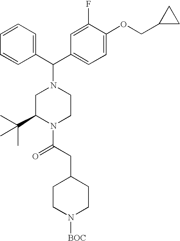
C1=CC=CC(C(N2CC(C(C)(C)C)N(C(CC3CCN([BOC])CC3)=O)CC2)C2=CC=C(OCC3CC3)C(F)=C2)=C1
